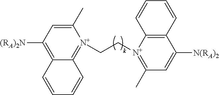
C1(C)=CC([(RA)2N])=C2C(=[N+]1CC[N+]1=C(C)C=C([N(RA)2])C3=C1C=CC=C3)C=CC=C2
